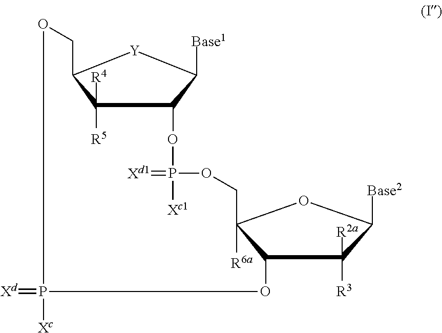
C1([R5])([R4])C2[Y]C([Base1])C1OP([Xc1])(=[Xd1])OCC1([R6a])C(C([R3])([R2a])C([Base2])O1)OP([Xc])(=[Xd])OC2
